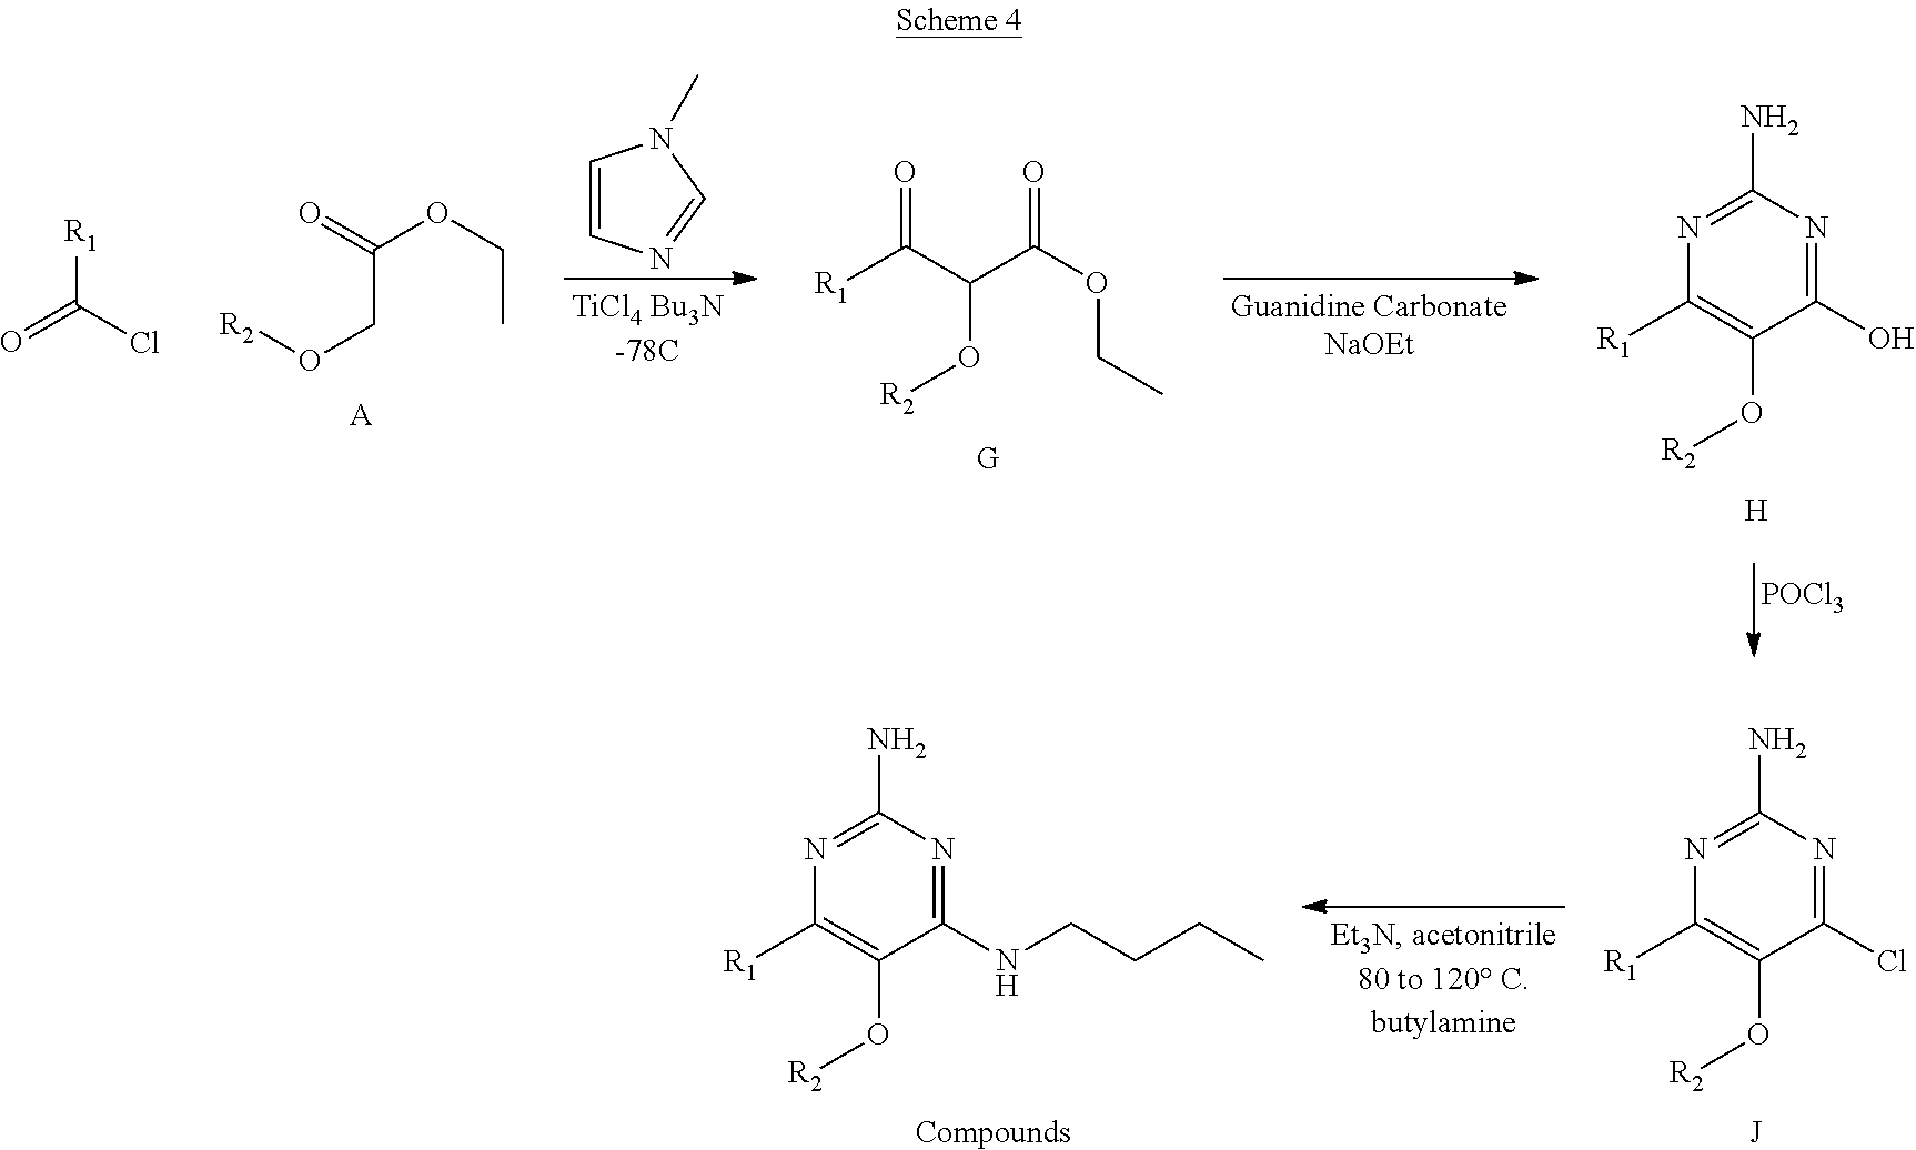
C1=CN=CN1C.O=C(OCC)CO[R2].[A].[R1]C(C(C(OCC)=O)O[R2])=O.C1(O)=NC(N)=NC([R1])=C1O[R2].[H].[POCl3].O=C(Cl)[R1].C1(NCCCC)=NC(N)=NC([R1])=C1O[R2].[Compounds].C1(Cl)=NC(N)=NC([R1])=C1O[R2].[J]
